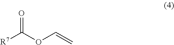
[R7]C(OC=C)=O
